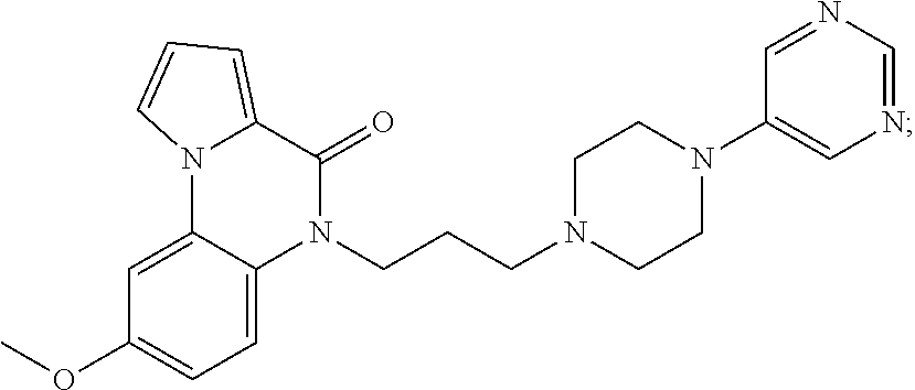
C1=C2C(=CC=C1OC)N(CCCN1CCN(C3=CN=CN=C3)CC1)C(=O)C1=CC=CN21
